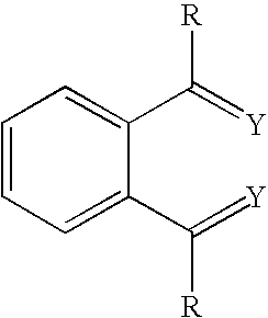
C1(C(=[Y])[R])=CC=CC=C1C(=[Y])[R]
